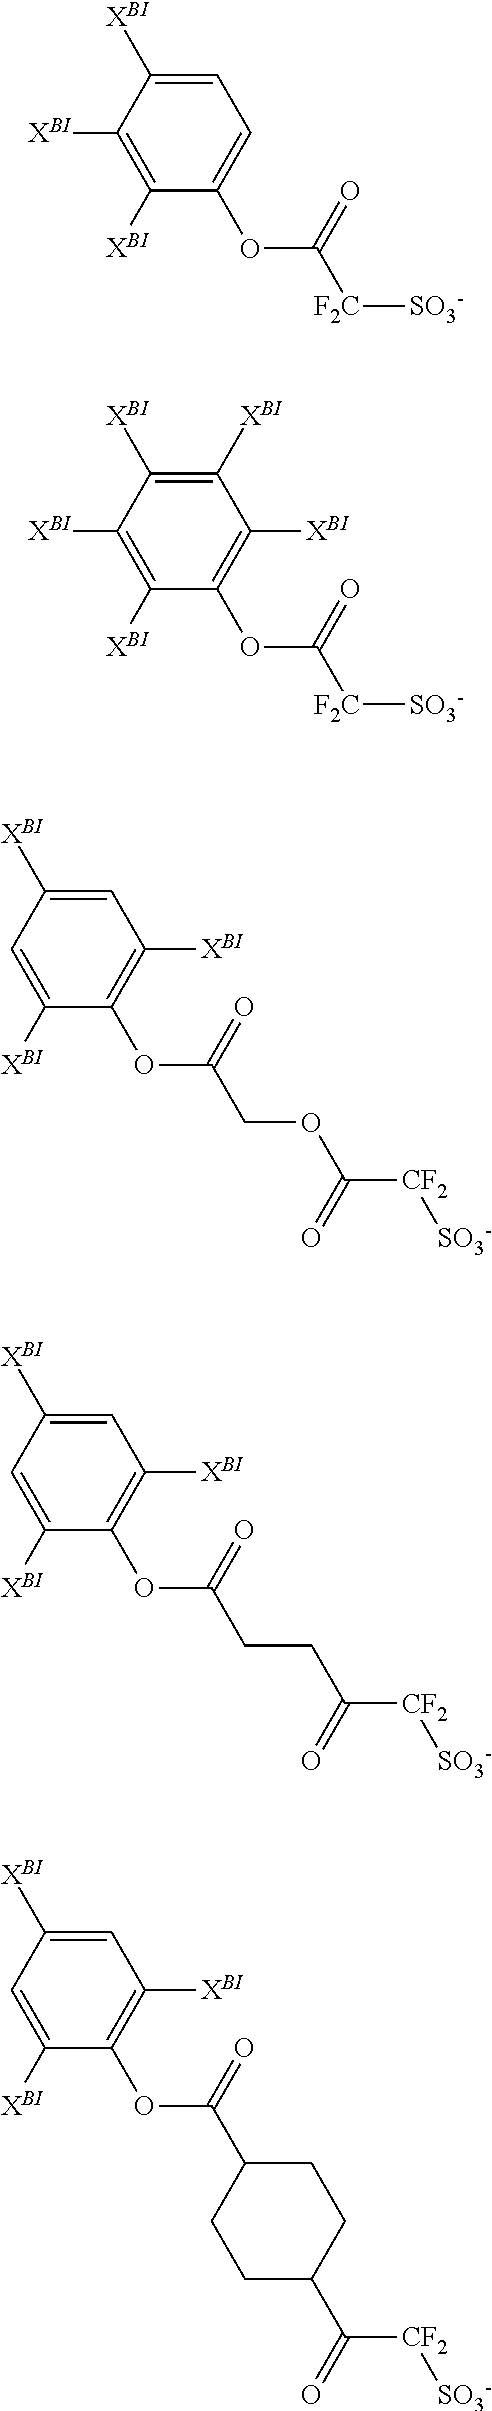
C1=C([XBI])C([XBI])=C([XBI])C(OC([F2C][SO3-])=O)=C1.C1([XBI])=C([XBI])C([XBI])=C([XBI])C(OC([F2C][SO3-])=O)=C1[XBI].C1=C([XBI])C=C([XBI])C(OC(COC([CF2][SO3-])=O)=O)=C1[XBI].C1=C([XBI])C=C([XBI])C(OC(CCC([CF2][SO3-])=O)=O)=C1[XBI].C1=C([XBI])C=C([XBI])C(OC(C2CCC(C(=O)[CF2][SO3-])CC2)=O)=C1[XBI]
